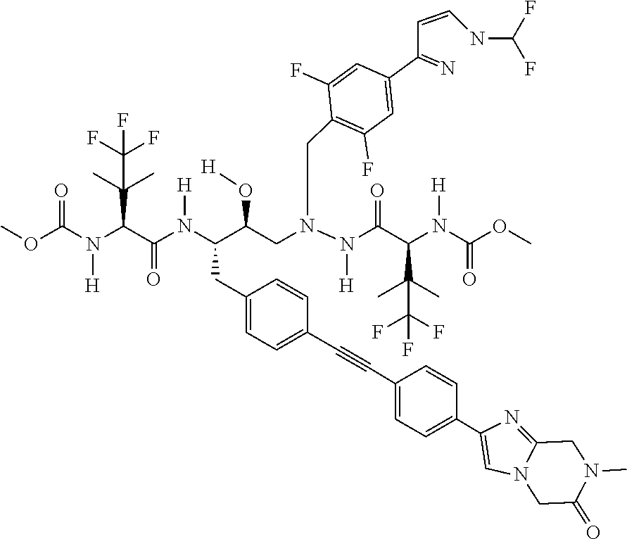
O(C(=O)N(C(C(=O)N(C(C(CN(CC1=C(F)C=C(C(=N)C=CNC(F)F)C=C1F)N(C(C(C(C)(C)C(F)(F)F)N(C(OC)=O)[H])=O)[H])O[H])CC1=CC=C(C#CC2=CC=C(C3=CN4C(=N3)CN(C)C(=O)C4)C=C2)C=C1)[H])C(C)(C)C(F)(F)F)[H])C
